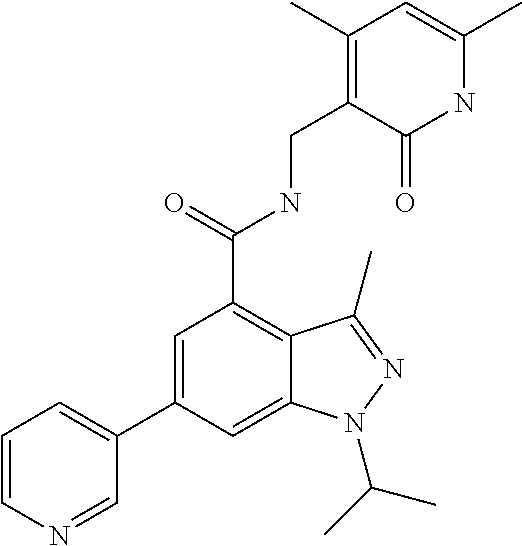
C1=C(C2=CC=CN=C2)C=C2C(=C1C(=O)NCC1=C(C)C=C(C)NC1=O)C(C)=NN2C(C)C
